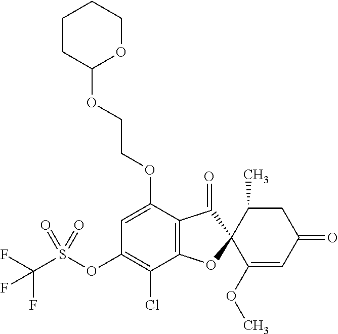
C1(OCCOC2OCCCC2)=CC(OS(C(F)(F)F)(=O)=O)=C(Cl)C2=C1C(=O)C1(O2)C(OC)=CC(=O)CC1C
